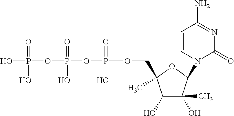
C1(O)C(O)(C)C(N2C(=O)N=C(N)C=C2)OC1(COP(OP(OP(O)(=O)O)(=O)O)(=O)O)C
